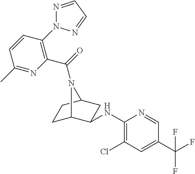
C1C2C(NC3=C(Cl)C=C(C(F)(F)F)C=N3)CC(C1)N2C(=O)C1=C(N2N=CC=N2)C=CC(C)=N1
